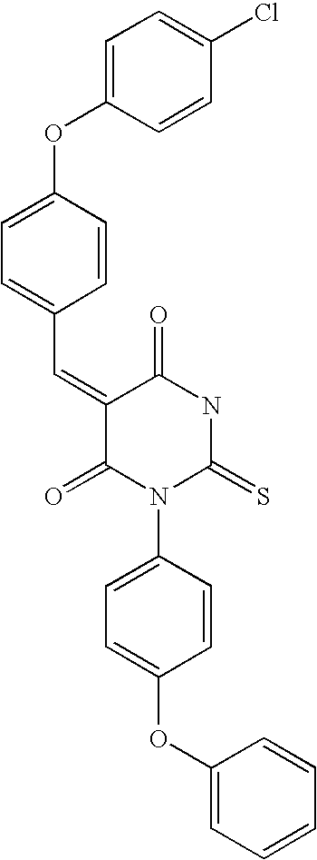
C1=C(OC2=CC=C(C=C3C(=O)N(C4=CC=C(OC5=CC=CC=C5)C=C4)C(=S)NC3=O)C=C2)C=CC(Cl)=C1
